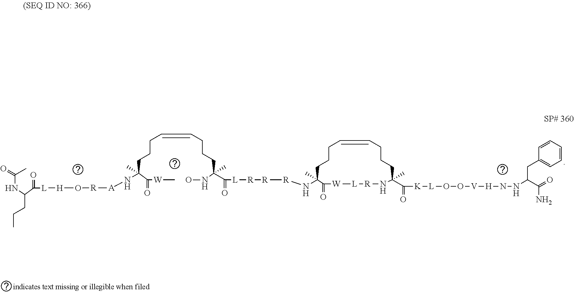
N(C(C([W]C)=O)(CCCC=CCCCC(NO)(C([L][R][R][R]NC1(C)C(=O)[W][L][R]NC(C([K][L]OO[V][H]NNC(C(=O)N)CC2=CC=CC=C2)=O)(C)CCCC=CCCC1)=O)C)C)[A][R]O[H][L]C(=O)C(CCC)NC(=O)C
